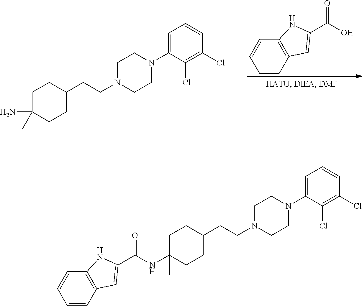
C1=CC(Cl)=C(Cl)C(N2CCN(CCC3CCC(NC(=O)C4=CC5=C(N4)C=CC=C5)(C)CC3)CC2)=C1.C1(N2CCN(CCC3CCC(N)(C)CC3)CC2)=CC=CC(Cl)=C1Cl.OC(=O)C1=CC2=C(N1)C=CC=C2
